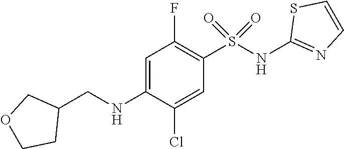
C1=C(NCC2COCC2)C(Cl)=CC(S(NC2=NC=CS2)(=O)=O)=C1F
